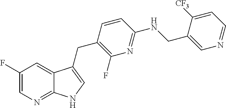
C1(F)=CN=C2C(=C1)C(CC1=C(F)N=C(NCC3=CN=CC=C3[CF3])C=C1)=CN2
